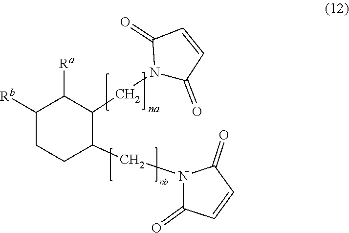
C1([Rb])CCC(CN2C(=O)C=CC2=O)C(CN2C(=O)C=CC2=O)C1[Ra]
